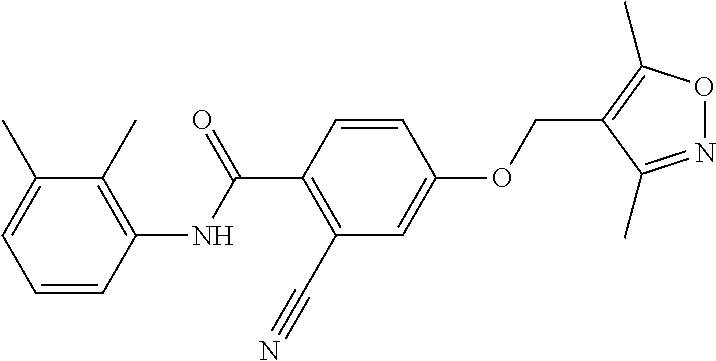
C1=CC(NC(C2=C(C#N)C=C(OCC3=C(C)ON=C3C)C=C2)=O)=C(C)C(C)=C1
